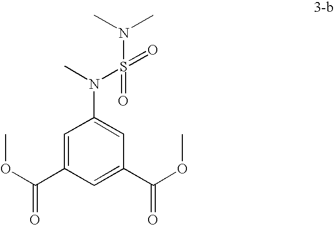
C1=C(C(OC)=O)C=C(C(OC)=O)C=C1N(S(N(C)C)(=O)=O)C
